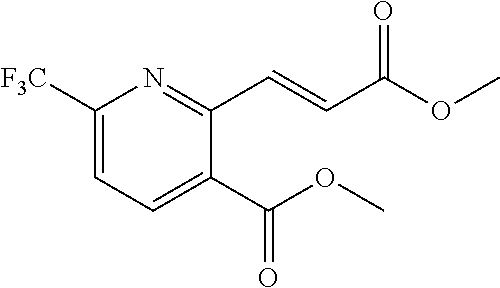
C1(C(OC)=O)=CC=C([F3C])N=C1C=CC(OC)=O
